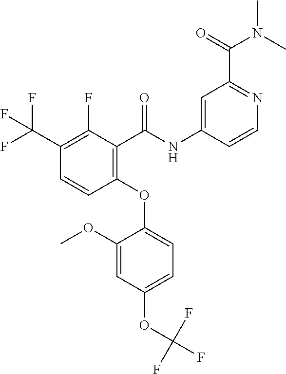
C1(OC2=CC=C(OC(F)(F)F)C=C2OC)=C(C(NC2=CC(C(=O)N(C)C)=NC=C2)=O)C(F)=C(C(F)(F)F)C=C1
